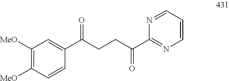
C1([MeO])=C([MeO])C=CC(C(CCC(C2=NC=CC=N2)=O)=O)=C1
